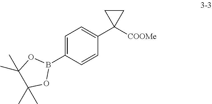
C1=C(B2OC(C)(C)C(C)(C)O2)C=CC(C2([COOMe])CC2)=C1
